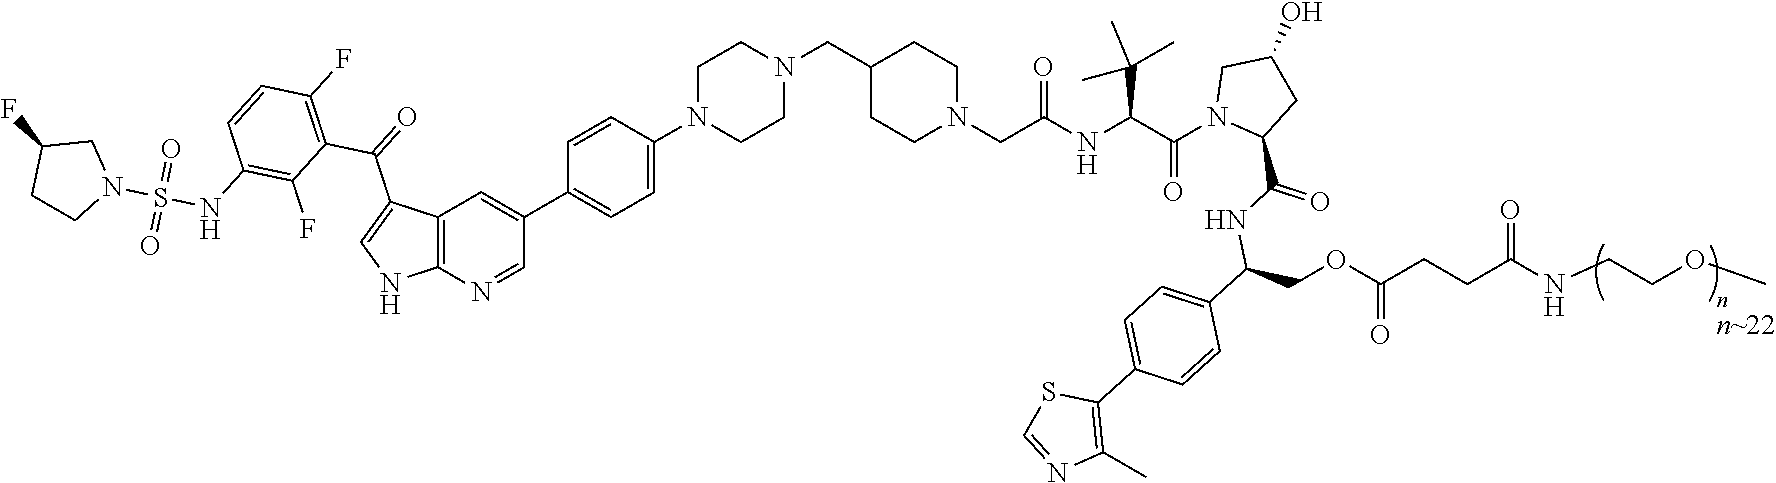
C12=C(N=CC(C3=CC=C(N4CCN(CC5CCN(CC(NC(C(N6C(C(NC(COC(CCC(NCCOC)=O)=O)C7=CC=C(C8=C(C)N=CS8)C=C7)=O)CC(O)C6)=O)C(C)(C)C)=O)CC5)CC4)C=C3)=C1)NC=C2C(=O)C1=C(F)C=CC(NS(N2CC(F)CC2)(=O)=O)=C1F
